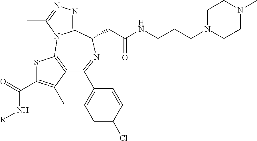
C1(C2=CC=C(Cl)C=C2)=NC(CC(NCCCN2CCN(C)CC2)=O)C2=NN=C(C)N2C2=C1C(C)=C(C(=O)N[R])S2
